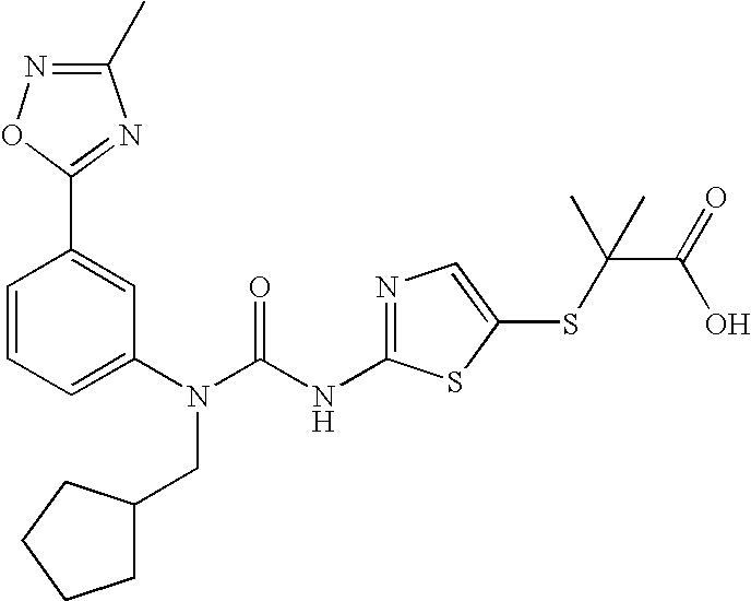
C1=CC=C(N(C(NC2=NC=C(SC(C(O)=O)(C)C)S2)=O)CC2CCCC2)C=C1C1=NC(C)=NO1
